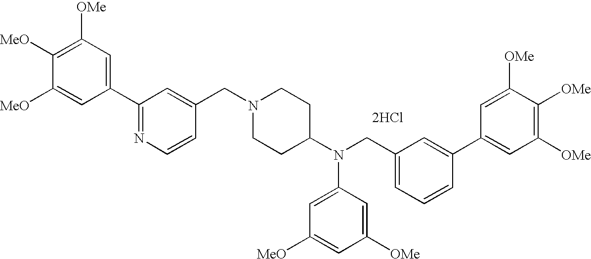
C1(C2=NC=CC(CN3CCC(N(CC4=CC=CC(C5=CC([OMe])=C([OMe])C([OMe])=C5)=C4)C4=CC([MeO])=CC([OMe])=C4)CC3)=C2)=CC([OMe])=C([MeO])C([MeO])=C1.[2HCl]
